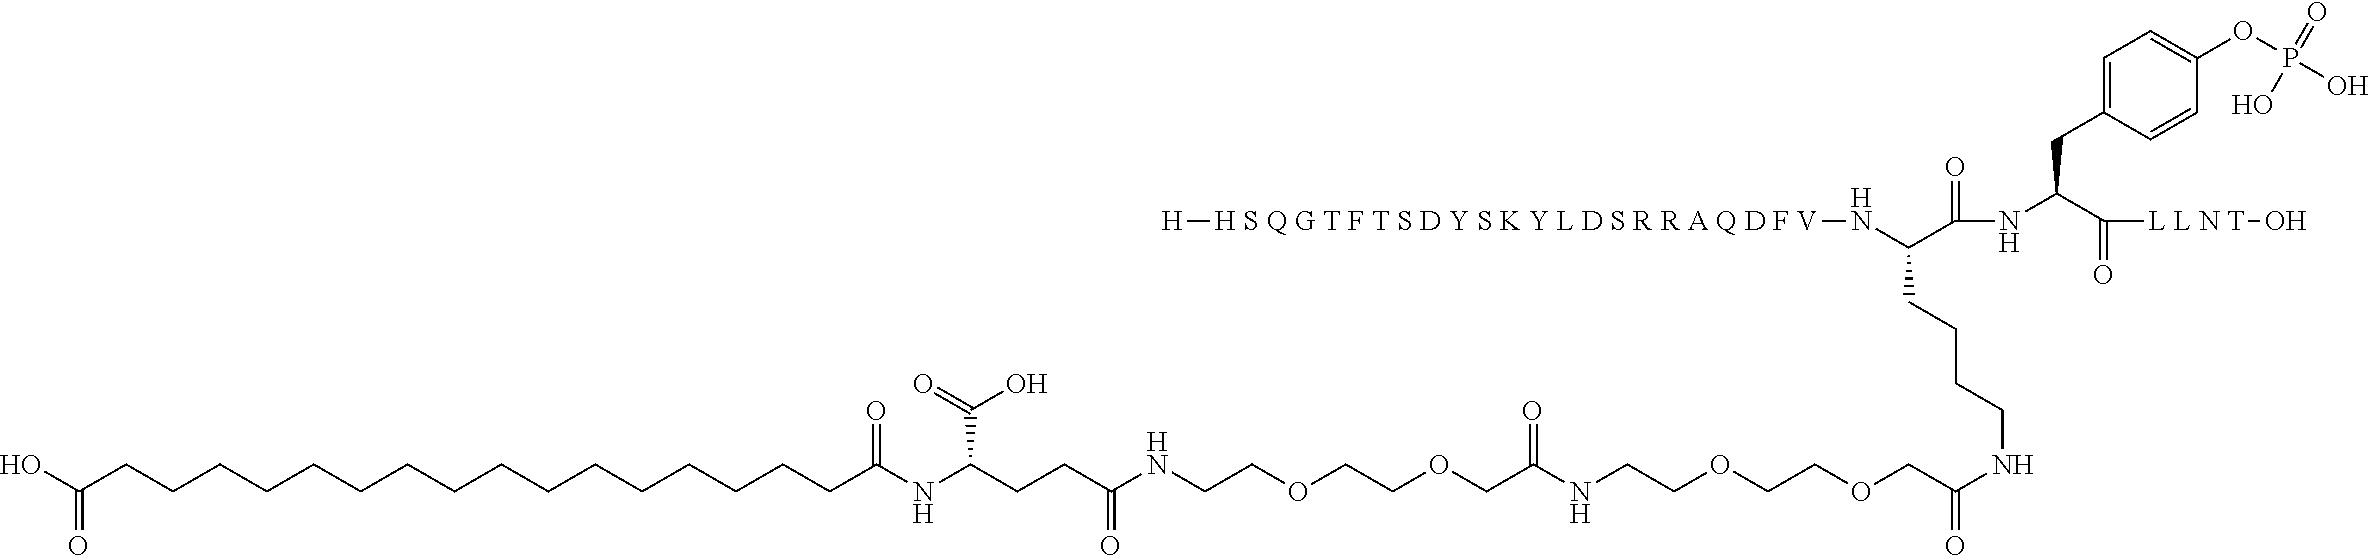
C(NC(COCCOCCNC(COCCOCCNC(CCC(NC(CCCCCCCCCCCCCCCCC(O)=O)=O)C(O)=O)=O)=O)=O)CCCC(N[H S Q G T F T S D Y S K Y L D S R R A Q D F V][H])C(NC(C([L L N T]O)=O)CC1=CC=C(OP(O)(=O)O)C=C1)=O
